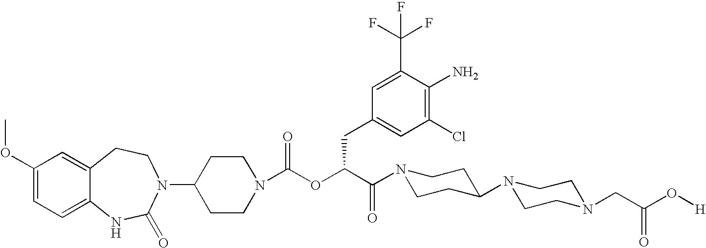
C1(N2C(=O)NC3=CC=C(OC)C=C3CC2)CCN(C(OC(C(=O)N2CCC(N3CCN(CC(O[H])=O)CC3)CC2)CC2=CC(Cl)=C(N)C(C(F)(F)F)=C2)=O)CC1
